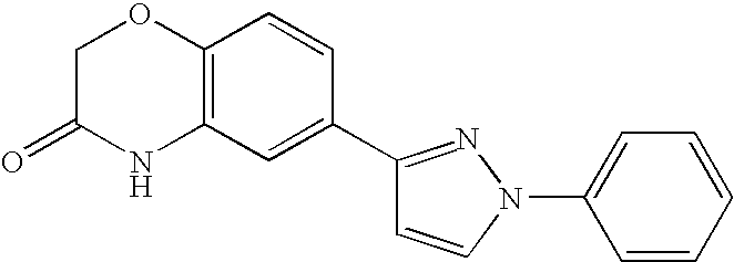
C1C(=O)NC2=C(O1)C=CC(C1=NN(C3=CC=CC=C3)C=C1)=C2
